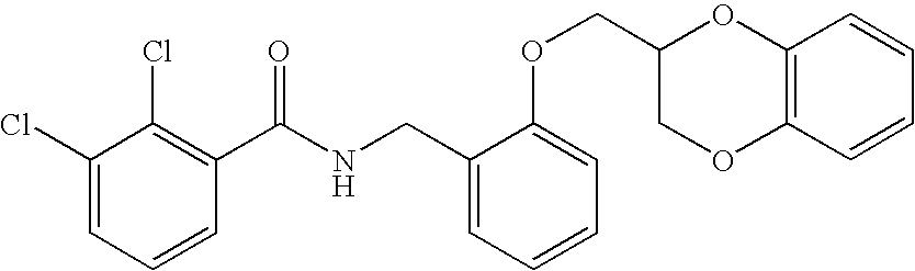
C1(Cl)=CC=CC(C(NCC2=CC=CC=C2OCC2COC3=C(O2)C=CC=C3)=O)=C1Cl
